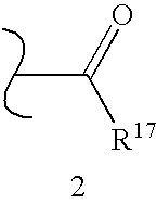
CC(=O)[R17]
